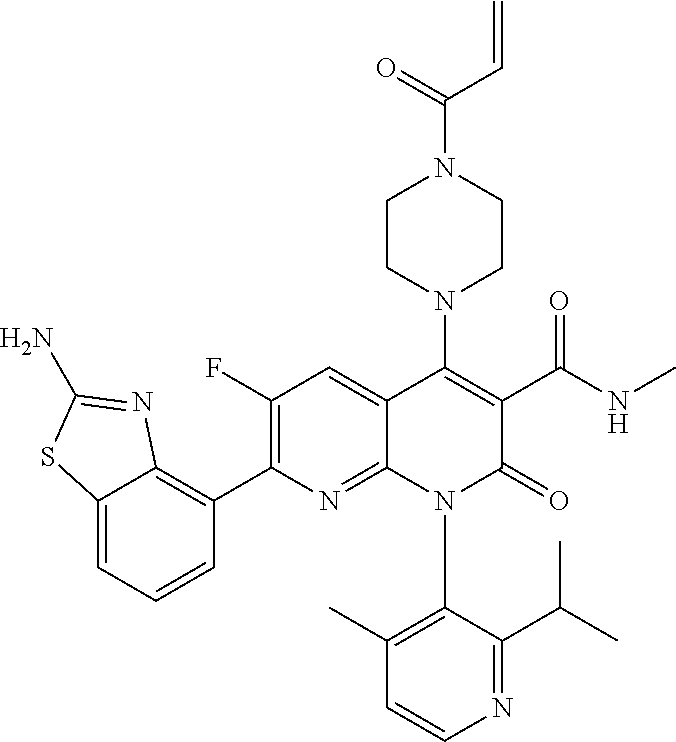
C1=CN=C(C(C)C)C(N2C(=O)C(C(NC)=O)=C(N3CCN(C(C=C)=O)CC3)C3=CC(F)=C(C4=C5N=C(N)SC5=CC=C4)N=C23)=C1C
